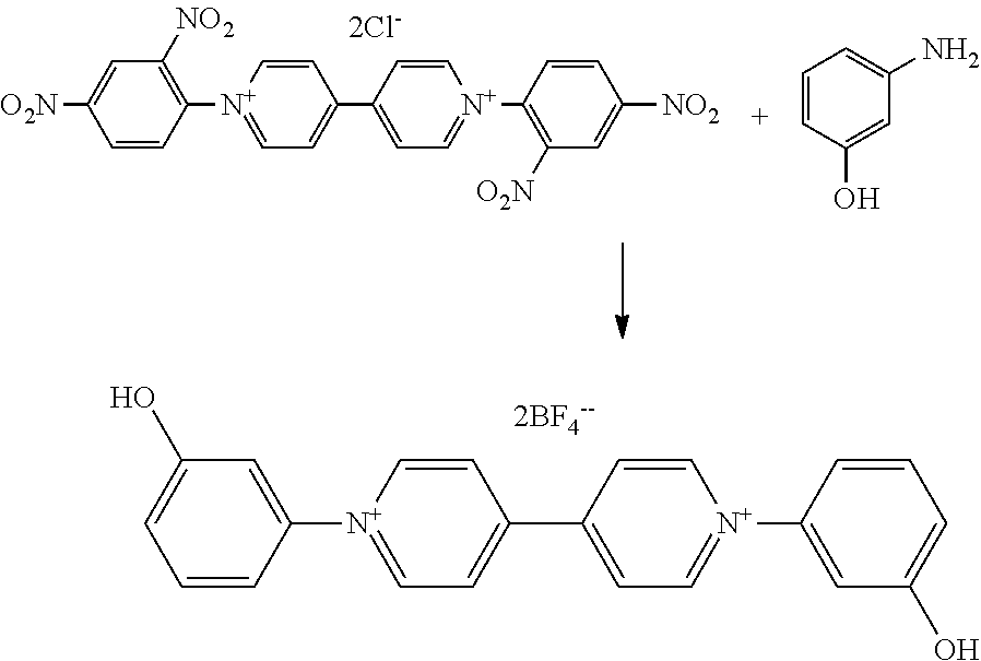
C1=C[N+](C2=CC(O)=CC=C2)=CC=C1C1=CC=[N+](C2=CC(O)=CC=C2)C=C1.C1=C[N+](C2=C([NO2])C=C([O2N])C=C2)=CC=C1C1=CC=[N+](C2=C([O2N])C=C([NO2])C=C2)C=C1.C1(N)=CC=CC(O)=C1
